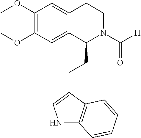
COC1=C(OC)C=C2C(=C1)C(CCC1=CNC3=C1C=CC=C3)N(C([H])=O)CC2
